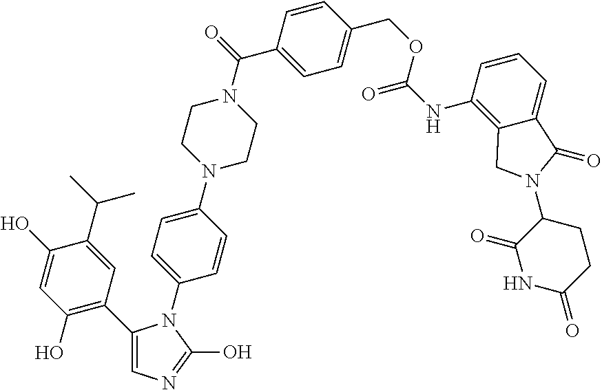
C1(C2=C(O)C=C(O)C(C(C)C)=C2)=CN=C(O)N1C1=CC=C(N2CCN(C(=O)C3=CC=C(COC(NC4=C5C(=CC=C4)C(=O)N(C4C(=O)NC(=O)CC4)C5)=O)C=C3)CC2)C=C1
